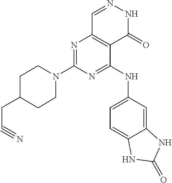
N1=C(N2CCC(CC#N)CC2)N=C(NC2=CC=C3C(=C2)NC(=O)N3)C2=C1C=NNC2=O
